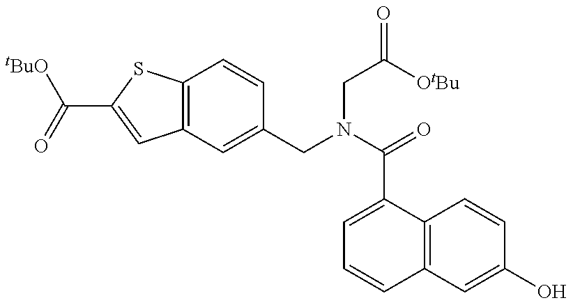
[tBuO]C(=O)C1=CC2=C(S1)C=CC(CN(C(=O)C1=CC=CC3=C1C=CC(O)=C3)CC(=O)[OtBu])=C2
